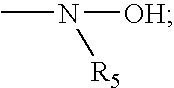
CN([OH])[R5]
